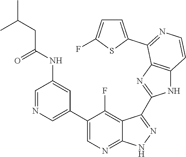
C1=NC=C(C2=CN=C3C(=C2F)C(C2=NC4=C(N2)C=CN=C4C2=CC=C(F)S2)=N[N H]3)C=C1NC(CC(C)C)=O
